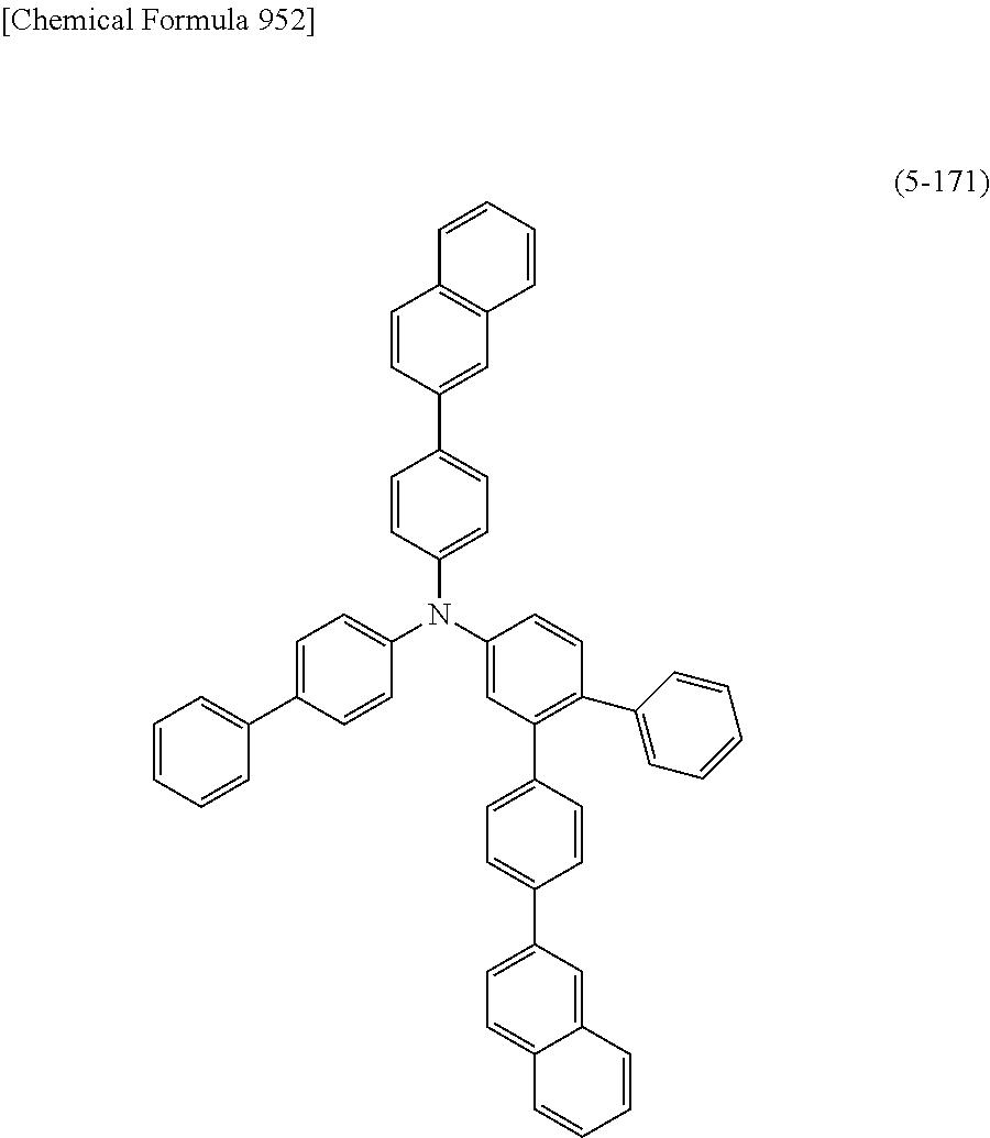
C1=CC(C2=CC=C(N(C3=CC(C4=CC=C(C5=CC=C6C(=C5)C=CC=C6)C=C4)=C(C4=CC=CC=C4)C=C3)C3=CC=C(C4=CC=CC=C4)C=C3)C=C2)=CC2=C1C=CC=C2
